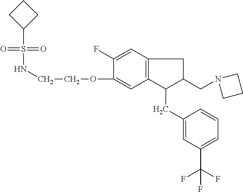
S(=O)(=O)(C1CCC1)NCCOC1=CC2=C(C=C1F)CC(CN1CCC1)C2CC1=CC(C(F)(F)F)=CC=C1
